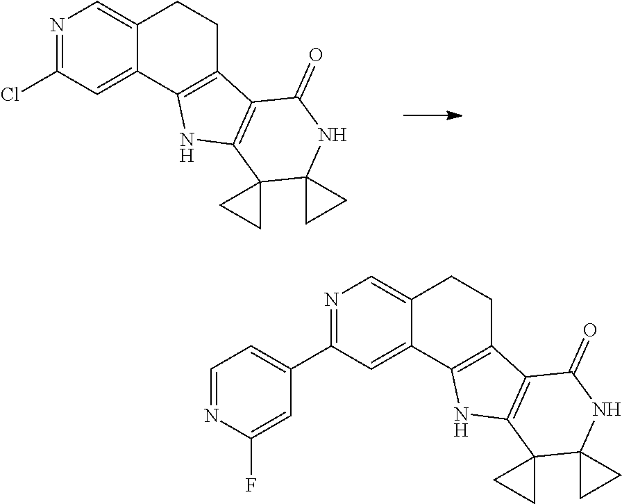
N1=C(Cl)C=C2C(=C1)CCC1=C2NC2=C1C(=O)NC1(C23CC3)CC1.N1=C(C2=CC=NC(F)=C2)C=C2C(=C1)CCC1=C2NC2=C1C(=O)NC1(C23CC3)CC1
